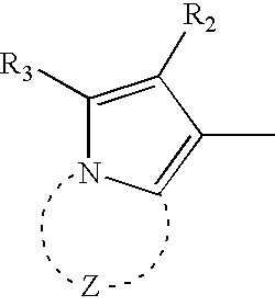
C1(C)=CNC([R3])=C1[R2]
